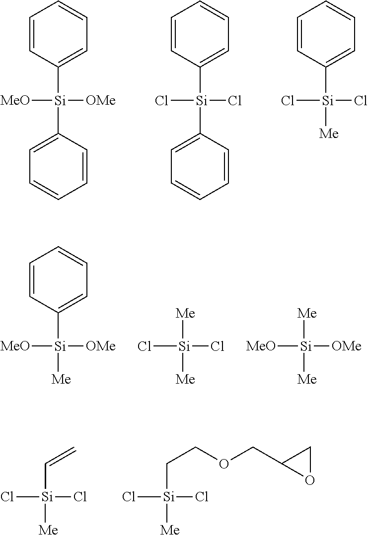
C1=CC([Si](C2=CC=CC=C2)([OMe])[MeO])=CC=C1.C1=CC([Si](C2=CC=CC=C2)(Cl)Cl)=CC=C1.C1=CC([Si]([Me])(Cl)Cl)=CC=C1.C1=CC([Si]([Me])([OMe])[MeO])=CC=C1.[Me][Si]([Me])(Cl)Cl.[Me][Si]([Me])([OMe])[MeO].C([Si]([Me])(Cl)Cl)=C.C([Si]([Me])(Cl)Cl)COCC1OC1
